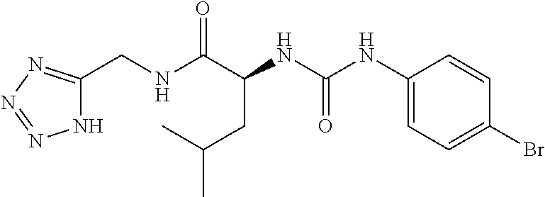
C(C)(CC(NC(=O)NC1=CC=C(Br)C=C1)C(NCC1=NN=NN1)=O)C
